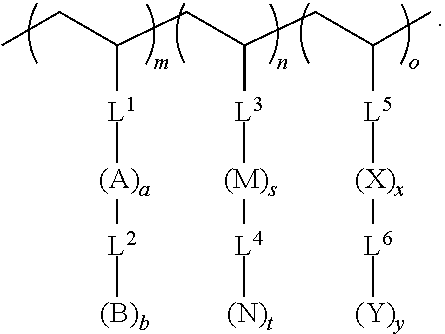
CCC(CC(CC(C)[L5][(X)x][L6][(Y)y])[L3][(M)s][L4][(N)t])[L1][(A)a][L2][(B)b]
